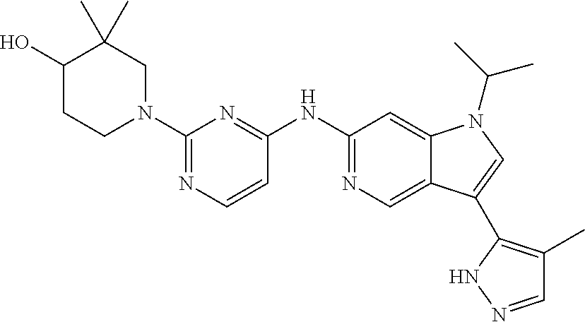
C1(O)CCN(C2=NC=CC(NC3=NC=C4C(=C3)N(C(C)C)C=C4C3=C(C)C=NN3)=N2)CC1(C)C
